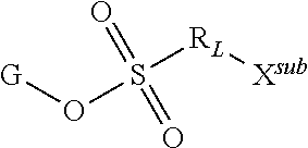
[G]OS([RL][Xsub])(=O)=O
